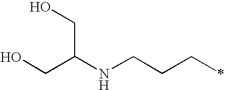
OCC(NCCCC)CO
